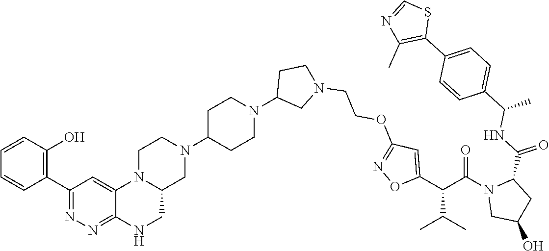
N12CCN(C3CCN(C4CN(CCOC5=NOC(C(C(N6CC(O)CC6C(NC(C)C6=CC=C(C7=C(C)N=CS7)C=C6)=O)=O)C(C)C)=C5)CC4)CC3)CC1CNC1=NN=C(C3=C(O)C=CC=C3)C=C21
